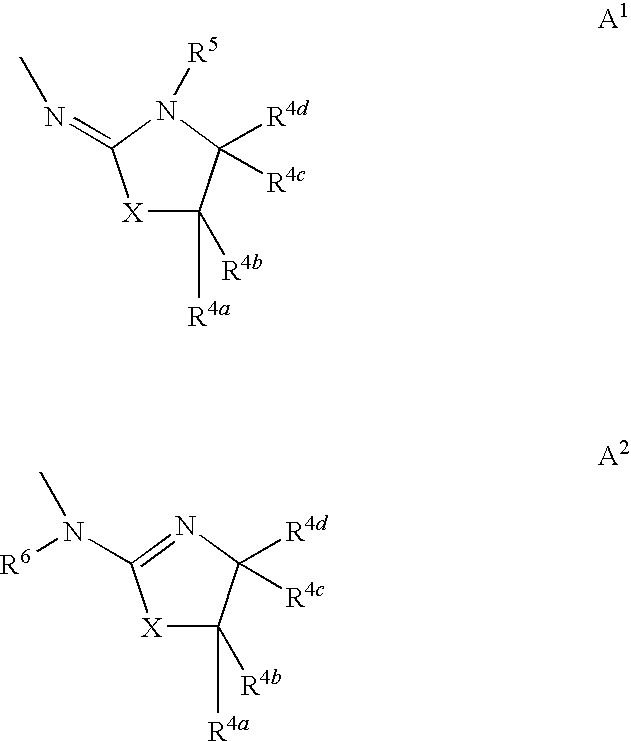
[X]1C([R4b])([R4a])C([R4d])([R4c])N([R5])C1=NC.[X]1C([R4b])([R4a])C([R4d])([R4c])N=C1N(C)[R6]
